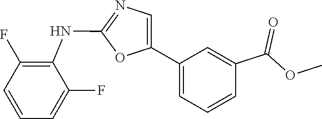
C1(NC2=C(F)C=CC=C2F)=NC=C(C2=CC=CC(C(=O)OC)=C2)O1
